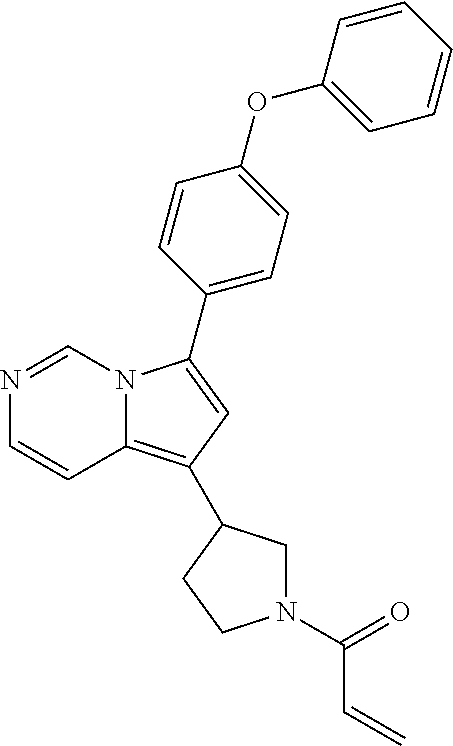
C12=C(C3CN(C(=O)C=C)CC3)C=C(C3=CC=C(OC4=CC=CC=C4)C=C3)N1C=NC=C2
